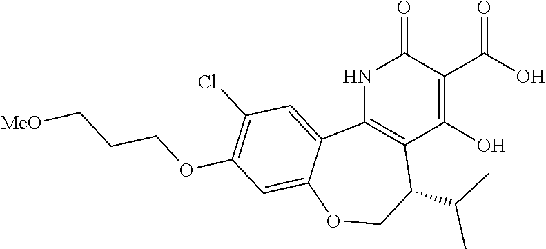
C12=C(NC(=O)C(C(O)=O)=C1O)C1=CC(Cl)=C(OCCC[MeO])C=C1OCC2C(C)C
